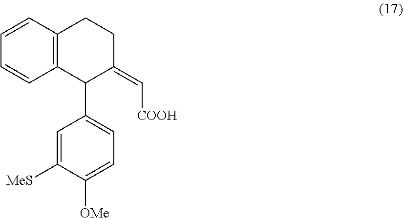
C1=CC2=C(C=C1)C(C1=CC=C([OMe])C([MeS])=C1)C(=C[COOH])CC2
